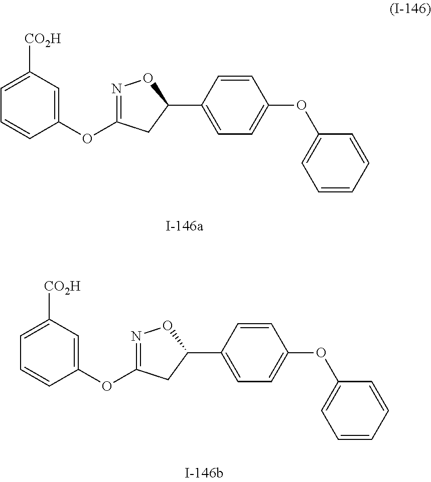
O(C1=NOC(C2=CC=C(OC3=CC=CC=C3)C=C2)C1)C1=CC([CO2H])=CC=C1.O(C1=NOC(C2=CC=C(OC3=CC=CC=C3)C=C2)C1)C1=CC([CO2H])=CC=C1
